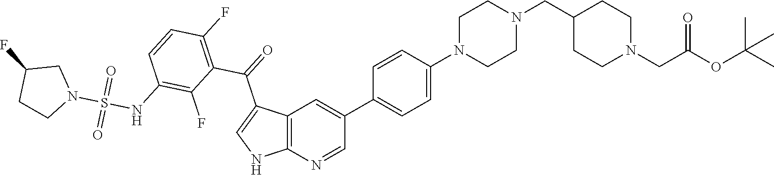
C1N(C2=CC=C(C3=CC4=C(N=C3)NC=C4C(=O)C3=C(F)C=CC(NS(N4CC(F)CC4)(=O)=O)=C3F)C=C2)CCN(CC2CCN(CC(=O)OC(C)(C)C)CC2)C1
